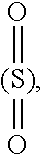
O=[(S)]=O
